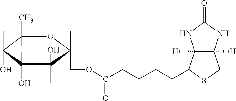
C12([H])C([H])(NC(=O)N1)CSC2CCCCC(=O)OCC1(C)C(O)(C)C(C)(O)C(C)(O)C(C)(C)O1
